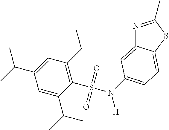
C1=C(C(C)C)C(S(N(C2=CC=C3C(=C2)N=C(C)S3)[H])(=O)=O)=C(C(C)C)C=C1C(C)C
